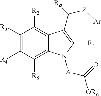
C12=C([R5])C([R4])=C([R3])C([R2])=C1C(C([Ra])[Z][Ar])=C([R1])N2[A]C([OR6])=O
